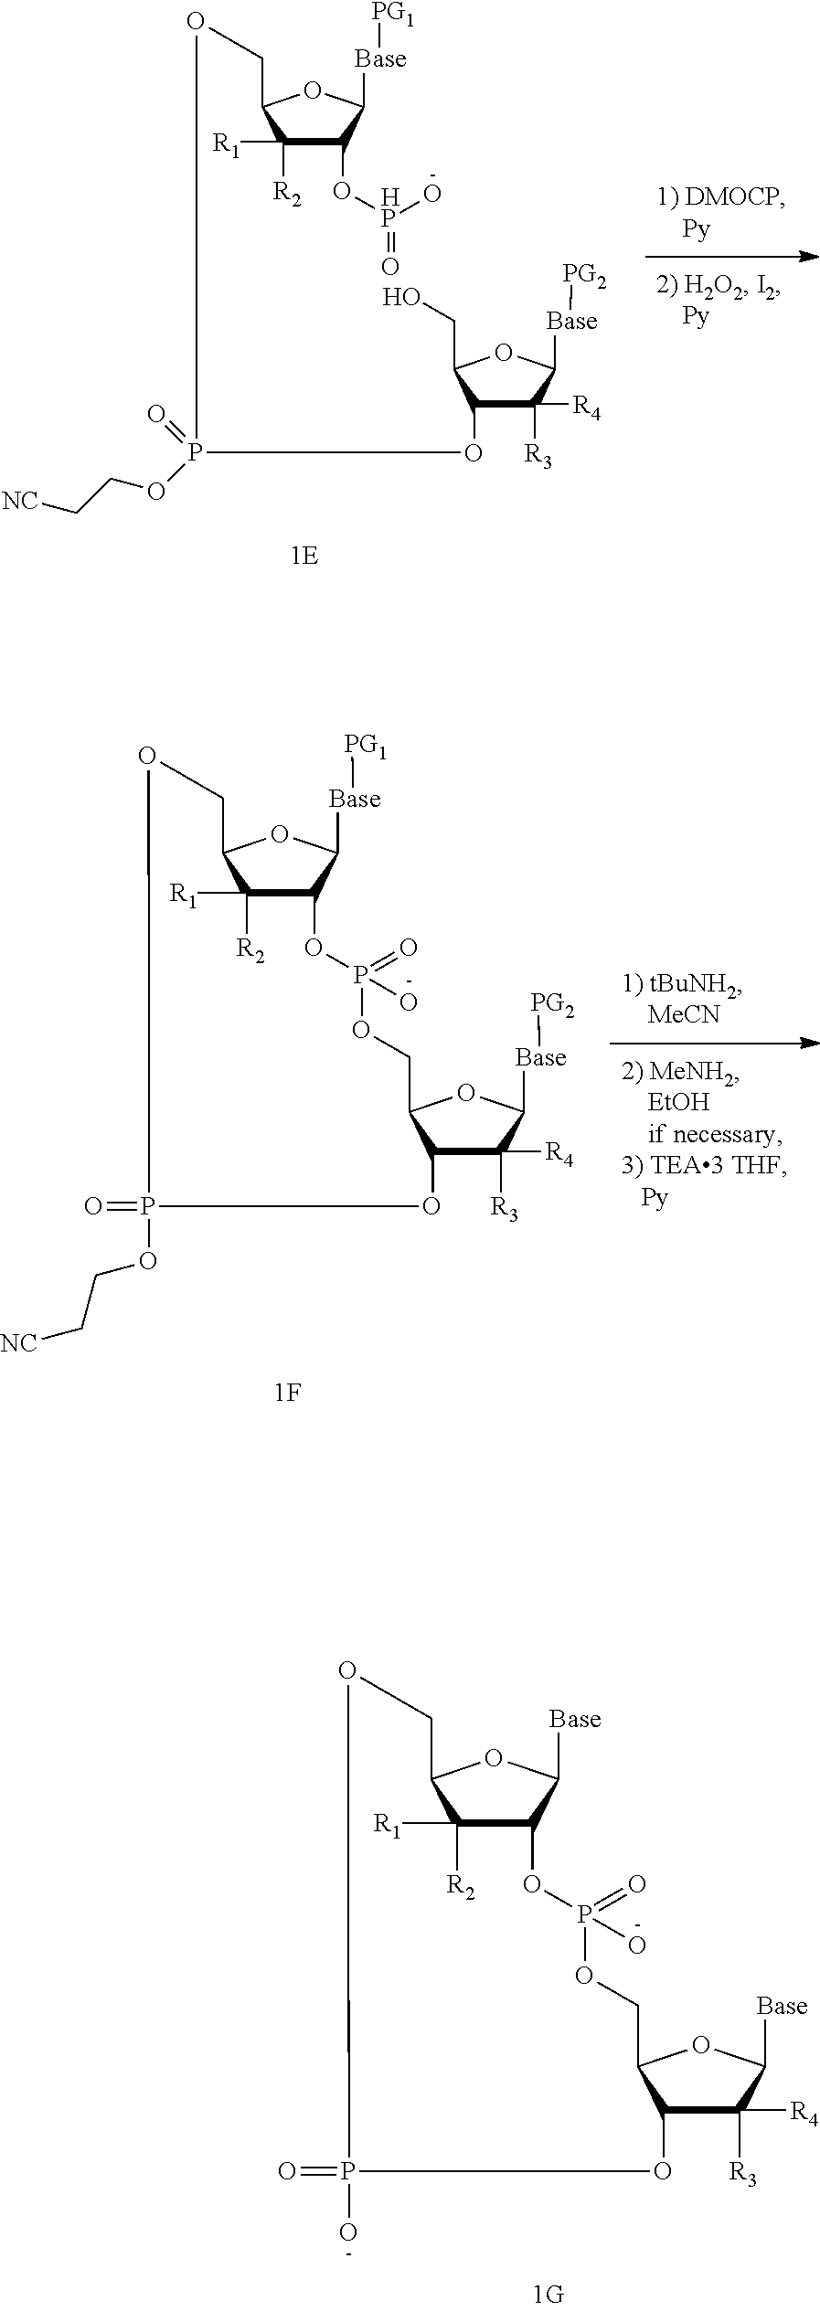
C1([R1])([R2])C(O[HP](=O)O)C([Base][PG1])OC1COP(OC1C([R3])([R4])C([Base][PG2])OC1CO)(OCC[NC])=O.C1([R1])([R2])C2C([Base])OC1COP(=O)(O)OC1C([R3])([R4])C([Base])OC1COP(O)(=O)O2.C1([R1])([R2])C2C([Base][PG1])OC1COP(=O)(OCC[NC])OC1C([R3])([R4])C([Base][PG2])OC1COP(O)(=O)O2
